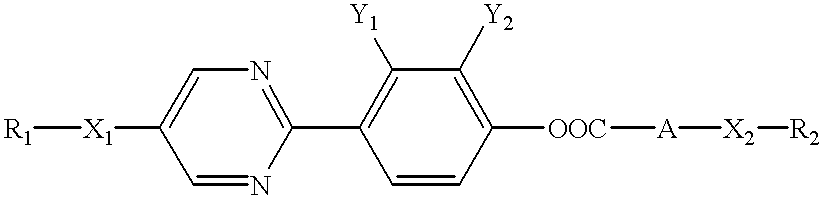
C1=C([X1][R1])C=NC(C2=C([Y1])C([Y2])=C([OOC][A][X2][R2])C=C2)=N1
